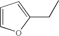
C1=CC=C(CC)O1
